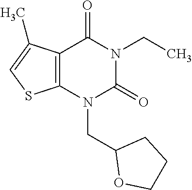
C12=C(N(CC3OCCC3)C(=O)N(CC)C1=O)SC=C2C
